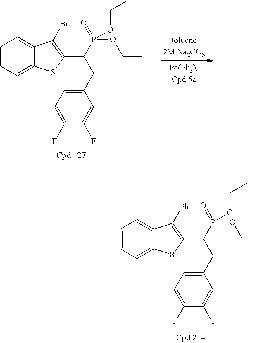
C1=CC=C2C(=C1)C(Br)=C(C(P(=O)(OCC)OCC)CC1=CC=C(F)C(F)=C1)S2.C1=CC=C2C(=C1)C([Ph])=C(C(P(=O)(OCC)OCC)CC1=CC=C(F)C(F)=C1)S2
